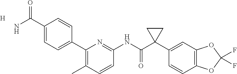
C1(C2=CC=C(C(N)=O)C=C2)=C(C)C=CC(NC(C2(C3=CC4=C(C=C3)OC(F)(F)O4)CC2)=O)=N1.[H]
